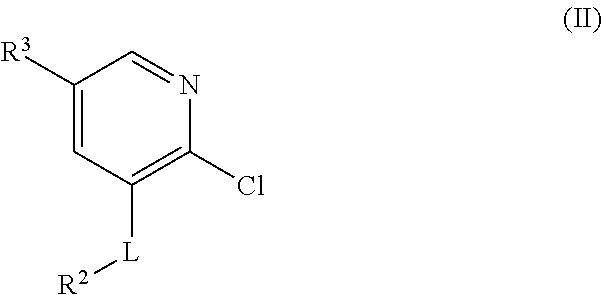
C1([R3])=CC([L][R2])=C(Cl)N=C1
